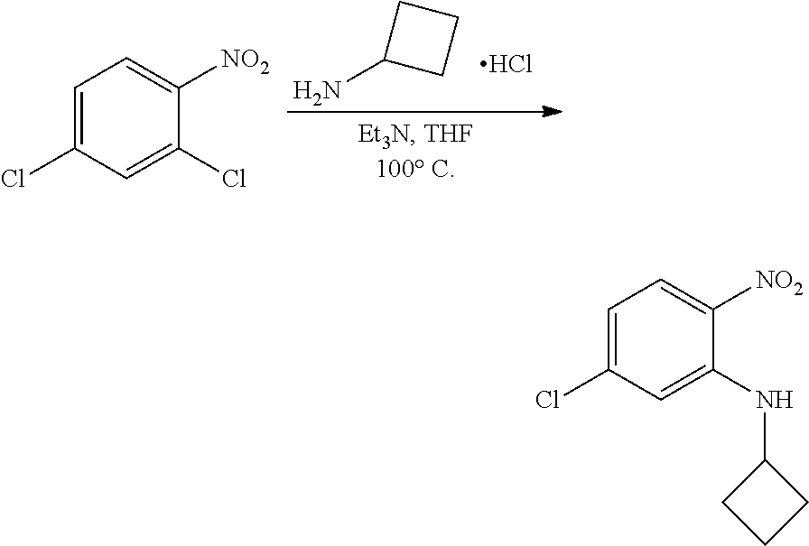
NC1CCC1.Cl.C1=C(Cl)C=C(Cl)C([NO2])=C1.C1=C(Cl)C=C(NC2CCC2)C([NO2])=C1
